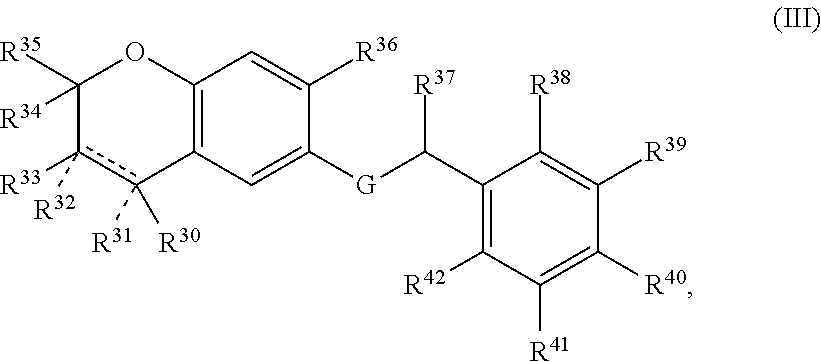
C12=C(C=C([G]C(C3=C([R42])C([R41])=C([R40])C([R39])=C3[R38])[R37])C([R36])=C1)c([R30])([R31])c([R32])([R33])C([R35])([R34])O2
